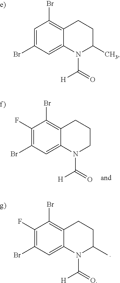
C1=C(Br)C=C2C(=C1Br)CCC(C)N2C(=O)[H].C1(F)=C(Br)C=C2C(=C1Br)CCCN2C(=O)[H].C1(F)=C(Br)C=C2C(=C1Br)CCC(C)N2C(=O)[H]
